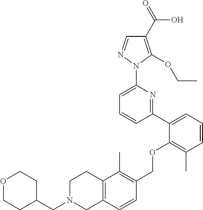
C1(C2=CC=CC(C)=C2OCC2=C(C)C3=C(C=C2)CN(CC2CCOCC2)CC3)=NC(N2N=CC(C(=O)O)=C2OCC)=CC=C1
